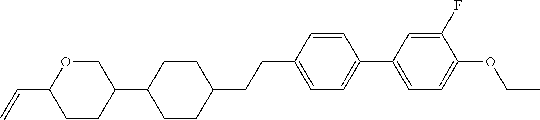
C1OC(C=C)CCC1C1CCC(CCC2=CC=C(C3=CC=C(OCC)C(F)=C3)C=C2)CC1
